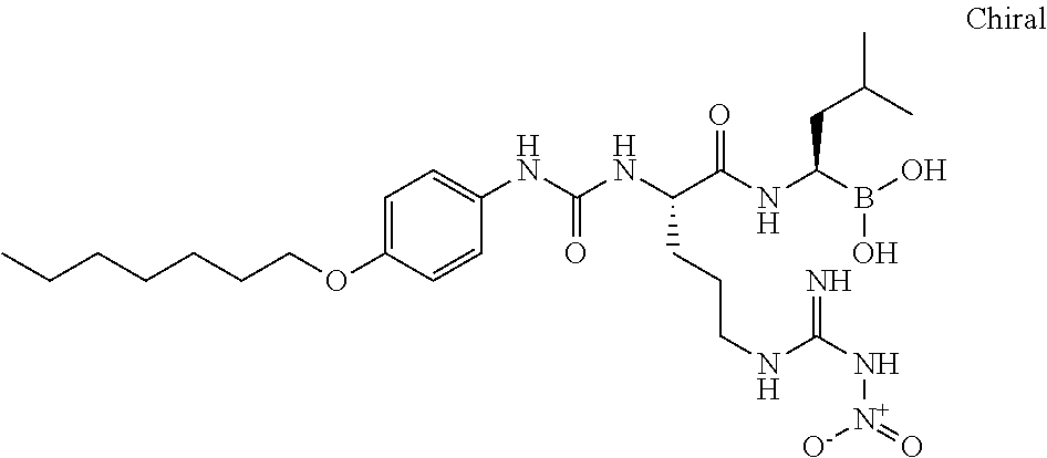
N(C(NC(C(NC(B(O)O)CC(C)C)=O)CCCNC(N[N+](=O)[O-])=N)=O)C1=CC=C(OCCCCCCC)C=C1
